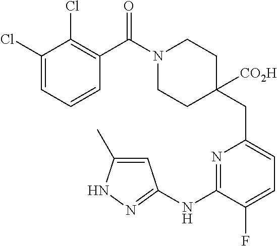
C1(Cl)=CC=CC(C(N2CCC(CC3=CC=C(F)C(NC4=NNC(C)=C4)=N3)([CO2H])CC2)=O)=C1Cl
